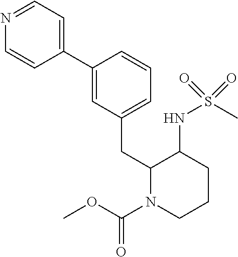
N1=CC=C(C2=CC(CC3N(C(OC)=O)CCCC3NS(C)(=O)=O)=CC=C2)C=C1
